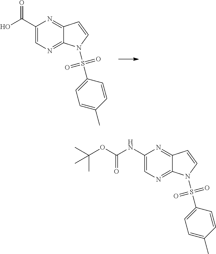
C1(NC(OC(C)(C)C)=O)=CN=C2C(=N1)C=CN2S(=O)(=O)C1=CC=C(C)C=C1.C1(C(O)=O)=CN=C2C(=N1)C=CN2S(=O)(=O)C1=CC=C(C)C=C1
